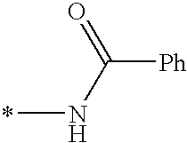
CNC([Ph])=O
